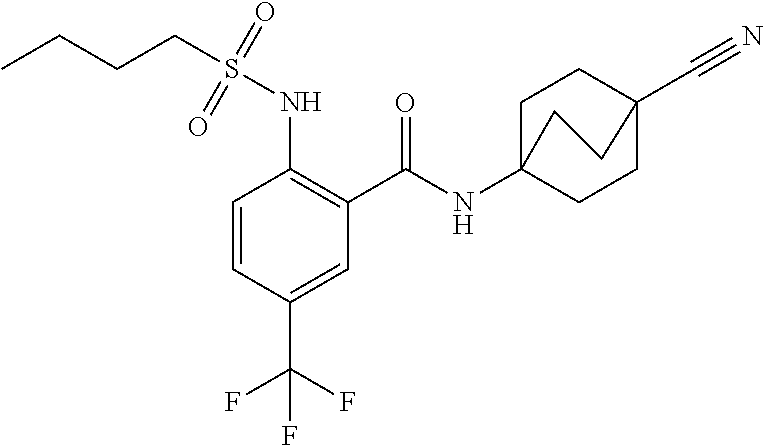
C1=CC(C(F)(F)F)=CC(C(=O)NC23CCC(C#N)(CC2)CC3)=C1NS(CCCC)(=O)=O
